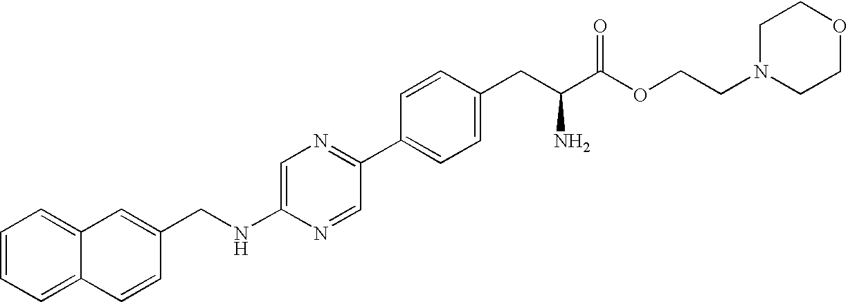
C1=CC=C2C(=C1)C=C(CNC1=CN=C(C3=CC=C(CC(C(OCCN4CCOCC4)=O)N)C=C3)C=N1)C=C2
